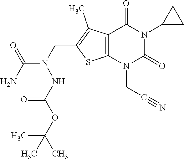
C12=C(N(CC#N)C(=O)N(C3CC3)C1=O)SC(CN(NC(OC(C)(C)C)=O)C(N)=O)=C2C
